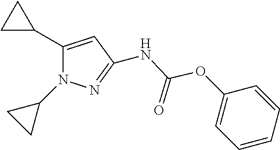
C1(C2=CC(NC(=O)OC3=CC=CC=C3)=NN2C2CC2)CC1
